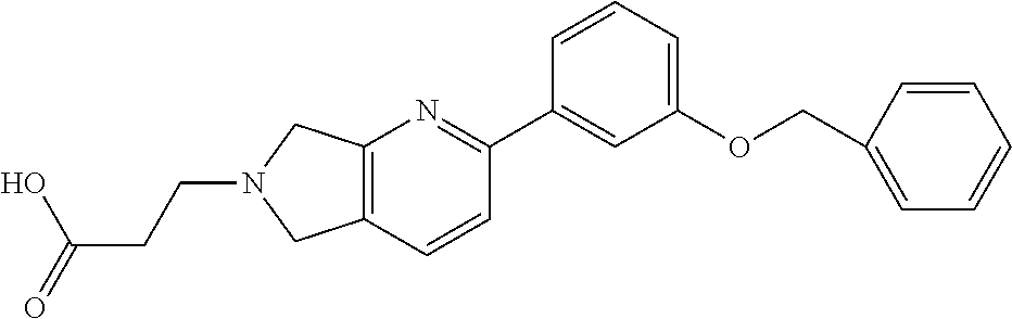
OC(=O)CCN1CC2=C(C1)C=CC(C1=CC(OCC3=CC=CC=C3)=CC=C1)=N2
